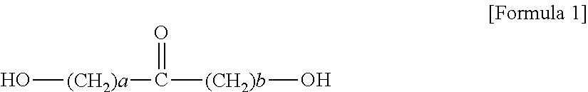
O[(CH2)a]C([(CH2)b]O)=O
